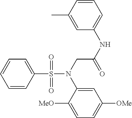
C1=C(S(=O)(=O)N(CC(NC2=CC=CC(C)=C2)=O)C2=CC([OMe])=CC=C2[MeO])C=CC=C1
